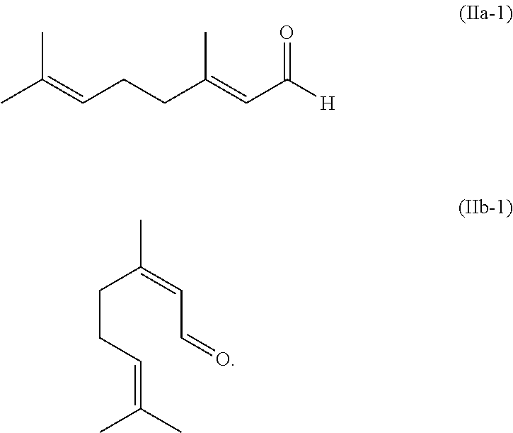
CC(=CCCC(=CC([H])=O)C)C.C(C=C(CCC=C(C)C)C)=O
